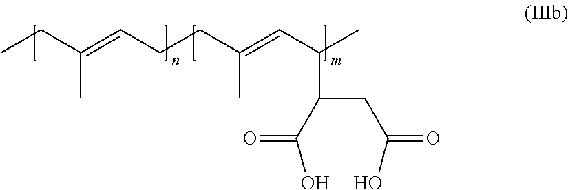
CC(CC)=CCCC(=CC(C)C(C(O)=O)CC(O)=O)C
